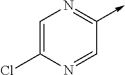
C1(->C)=NC=C(Cl)N=C1
